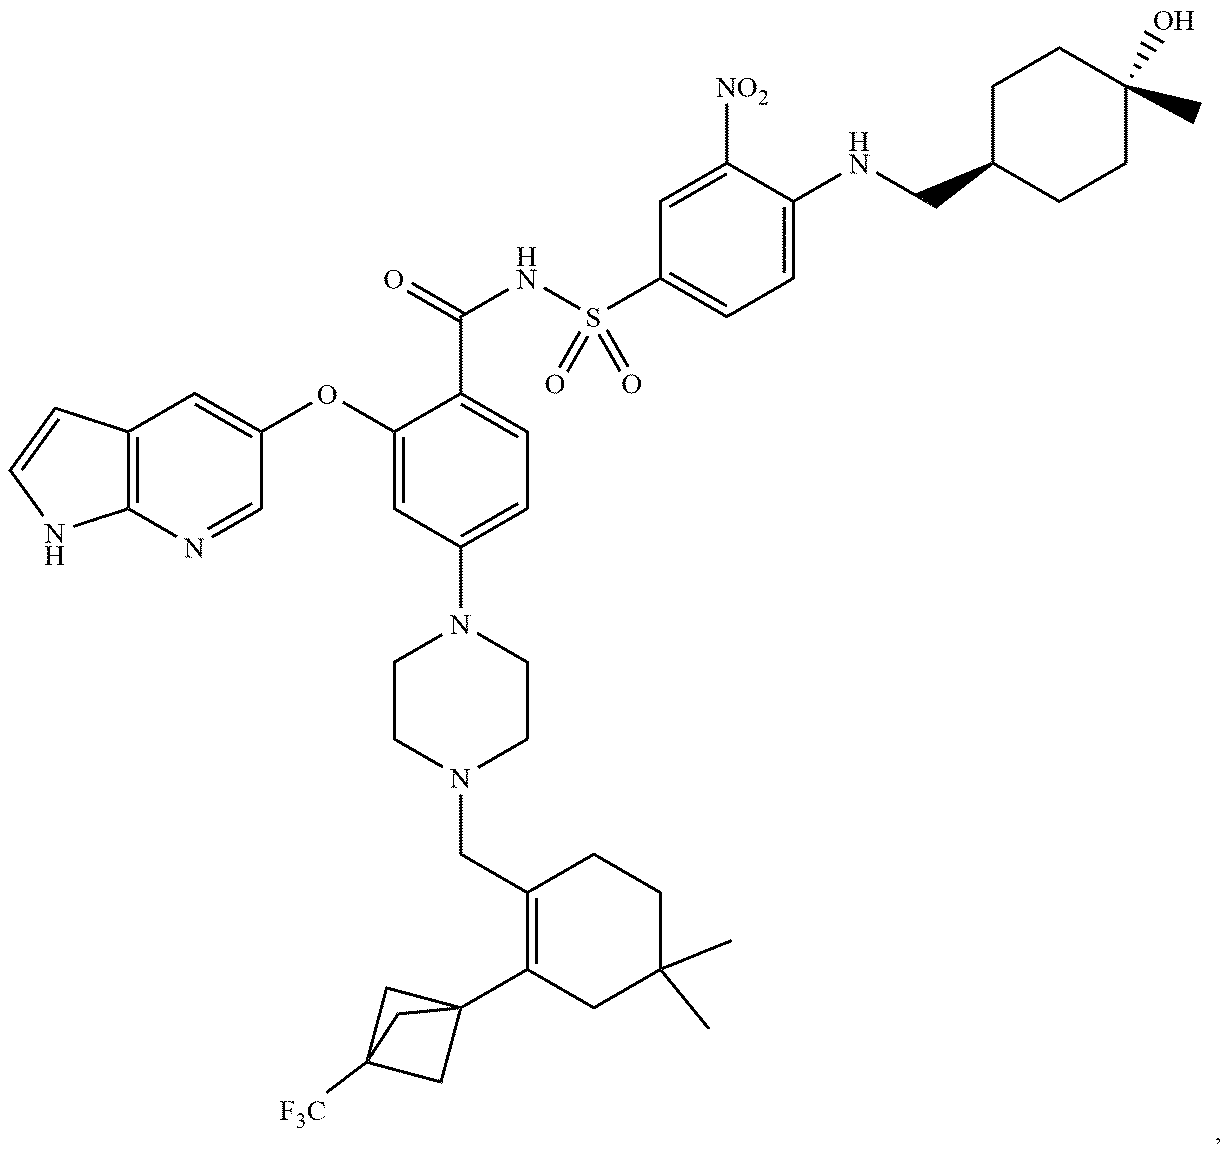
C12=C(N=CC(OC3=CC(N4CCN(CC5=C(C67CC([F3C])(C6)C7)CC(C)(C)CC5)CC4)=CC=C3C(=O)NS(C3=CC=C(NCC4CCC(C)(O)CC4)C([NO2])=C3)(=O)=O)=C1)NC=C2
